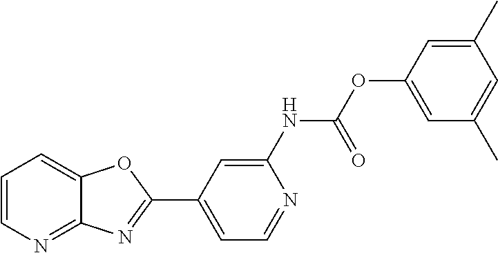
C1=CN=C2C(=C1)OC(C1=CC=NC(NC(OC3=CC(C)=CC(C)=C3)=O)=C1)=N2
